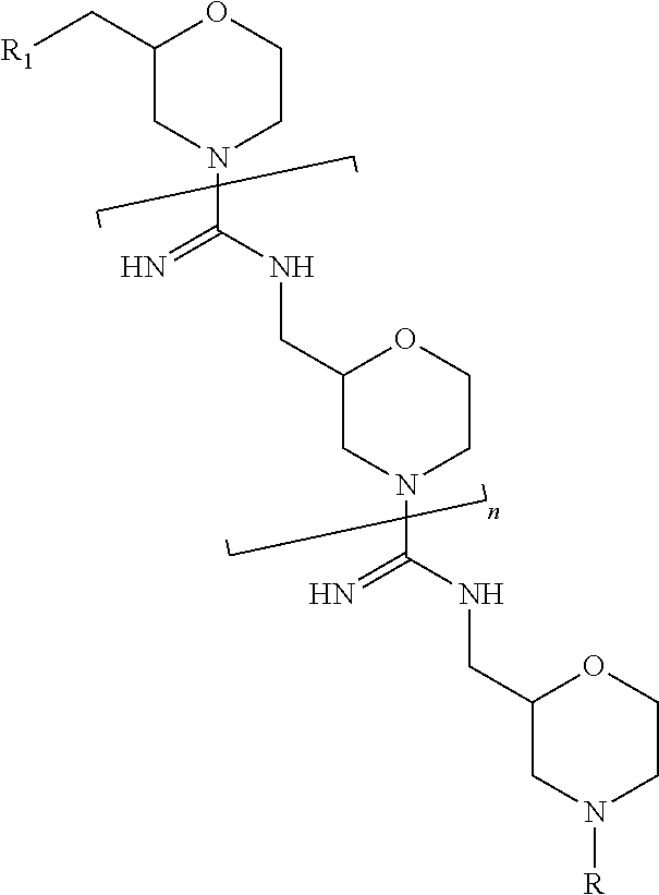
C1(C[R1])CN(C(NCC2OCCN(C(=N)NCC3OCCN([R])C3)C2)=N)CCO1
